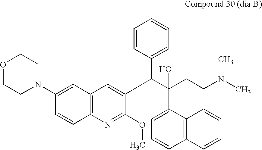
C12=C(N=C(OC)C(C(C(CCN(C)C)(O)C3=CC=CC4=C3C=CC=C4)C3=CC=CC=C3)=C1)C=CC(N1CCOCC1)=C2
